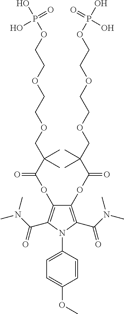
C1(OC(=O)C(COCCOCCOP(O)(=O)O)(C)C)=C(C(N(C)C)=O)N(C2=CC=C(OC)C=C2)C(C(N(C)C)=O)=C1OC(=O)C(COCCOCCOP(O)(=O)O)(C)C
